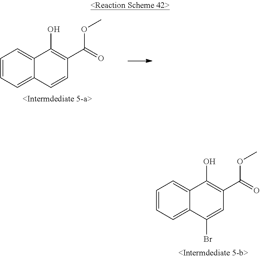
C1=CC=C2C(=C1)C(O)=C(C(=O)OC)C=C2Br.C1=CC=C2C(=C1)C(O)=C(C(=O)OC)C=C2
